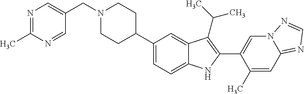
C(N1CCC(C2=CC=C3C(=C2)C(C(C)C)=C(C2=CN4C(=NC=N4)C=C2C)N3)CC1)C1=CN=C(C)N=C1
